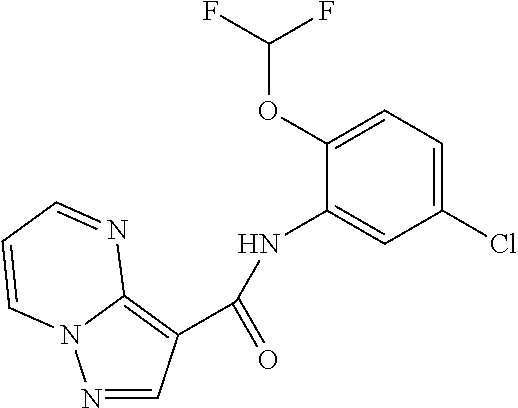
N1=CC(C(=O)NC2=CC(Cl)=CC=C2OC(F)F)=C2N1C=CC=N2
